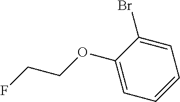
C1=C(OCCF)C(Br)=CC=C1
